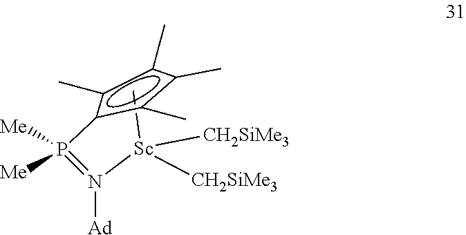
C[Sc](N(=P(c1c(C)c(C)c(C)c1C)([Me])[Me])[Ad])([CH2SiMe3])[CH2SiMe3]
